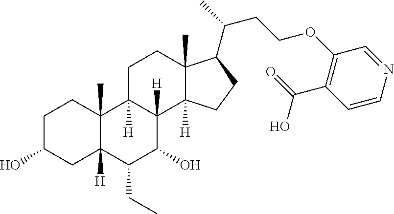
OC1CCC2(C)C([H])(C1)C(CC)C(O)C1([H])C2([H])CCC2(C)C1([H])CCC2C(C)CCOC1=C(C(=O)O)C=CN=C1
